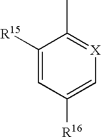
C1([R15])=CC([R16])=C[X]=C1C
